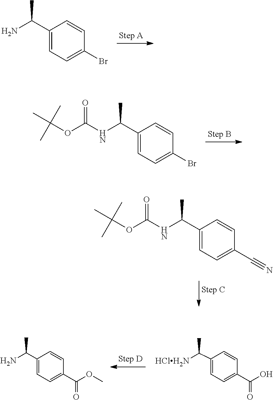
C1(C(N)C)=CC=C(Br)C=C1.C1(C(NC(OC(C)(C)C)=O)C)=CC=C(Br)C=C1.C1(C(NC(OC(C)(C)C)=O)C)=CC=C(C#N)C=C1.C1(C(N)C)=CC=C(C(OC)=O)C=C1.C1(C([HClH2N])C)=CC=C(C(O)=O)C=C1
